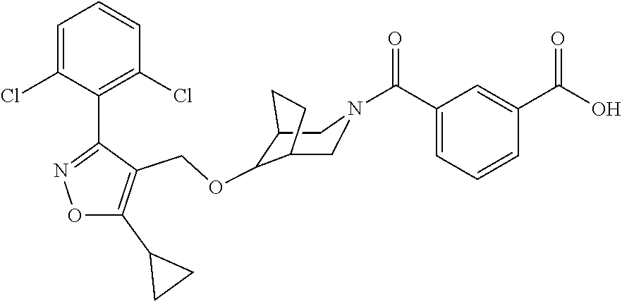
C1=C(Cl)C(C2=NOC(C3CC3)=C2COC2C3CN(C(C4=CC=CC(C(O)=O)=C4)=O)CC2CC3)=C(Cl)C=C1
